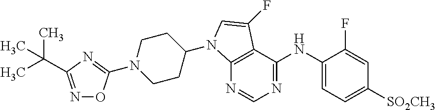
N1=CN=C(NC2=CC=C([SO2CH3])C=C2F)C2=C1N(C1CCN(C3=NC(C(C)(C)C)=NO3)CC1)C=C2F
